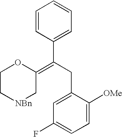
C1=C([OMe])C(CC(=C2C[NBn]CCO2)C2=CC=CC=C2)=CC(F)=C1
